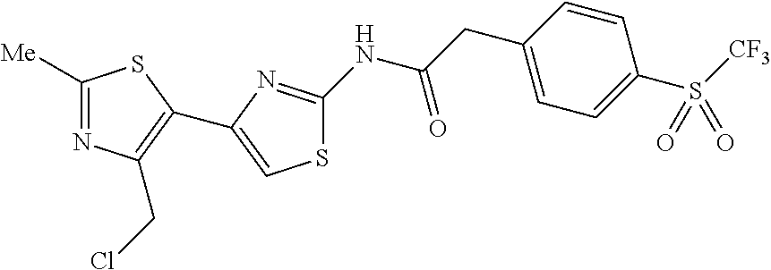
C1([Me])=NC(CCl)=C(C2=CSC(NC(CC3=CC=C(S([CF3])(=O)=O)C=C3)=O)=N2)S1
